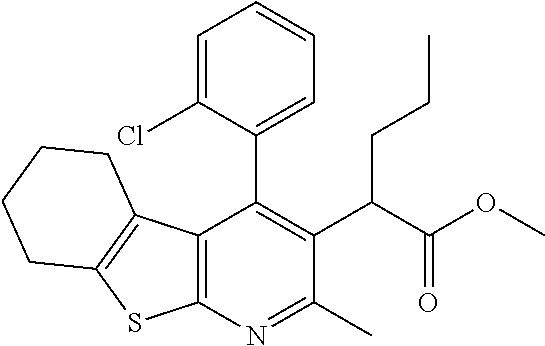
C12=C(N=C(C)C(C(C(OC)=O)CCC)=C1C1=CC=CC=C1Cl)SC1=C2CCCC1
